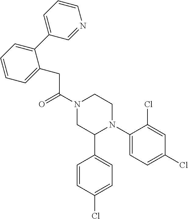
C(N1CC(C2=CC=C(Cl)C=C2)N(C2=CC=C(Cl)C=C2Cl)CC1)(=O)CC1=CC=CC=C1C1=CC=CN=C1
